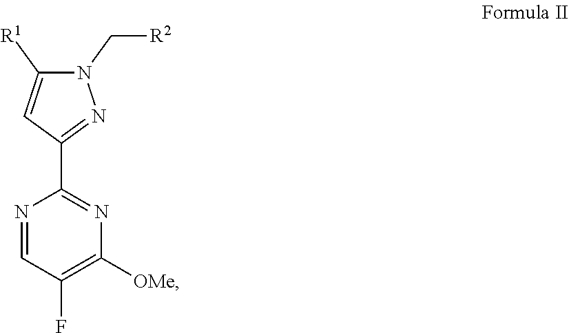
N1=CC(F)=C([OMe])N=C1C1=NN(C[R2])C([R1])=C1
